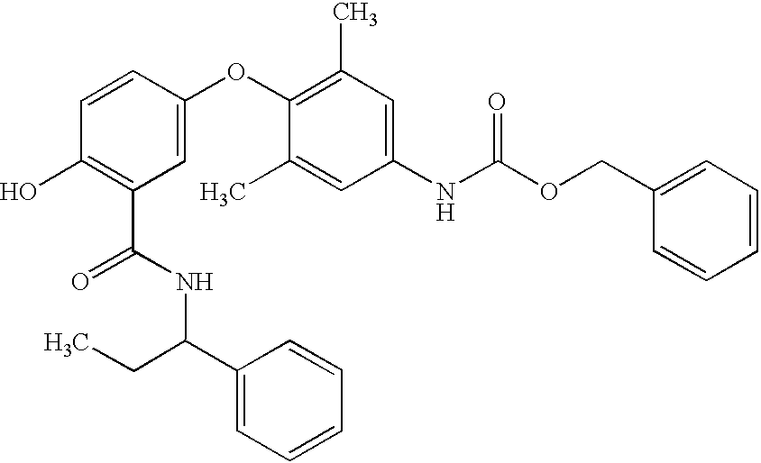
C1(O)=C(C(NC(C2=CC=CC=C2)CC)=O)C=C(OC2=C(C)C=C(NC(OCC3=CC=CC=C3)=O)C=C2C)C=C1
